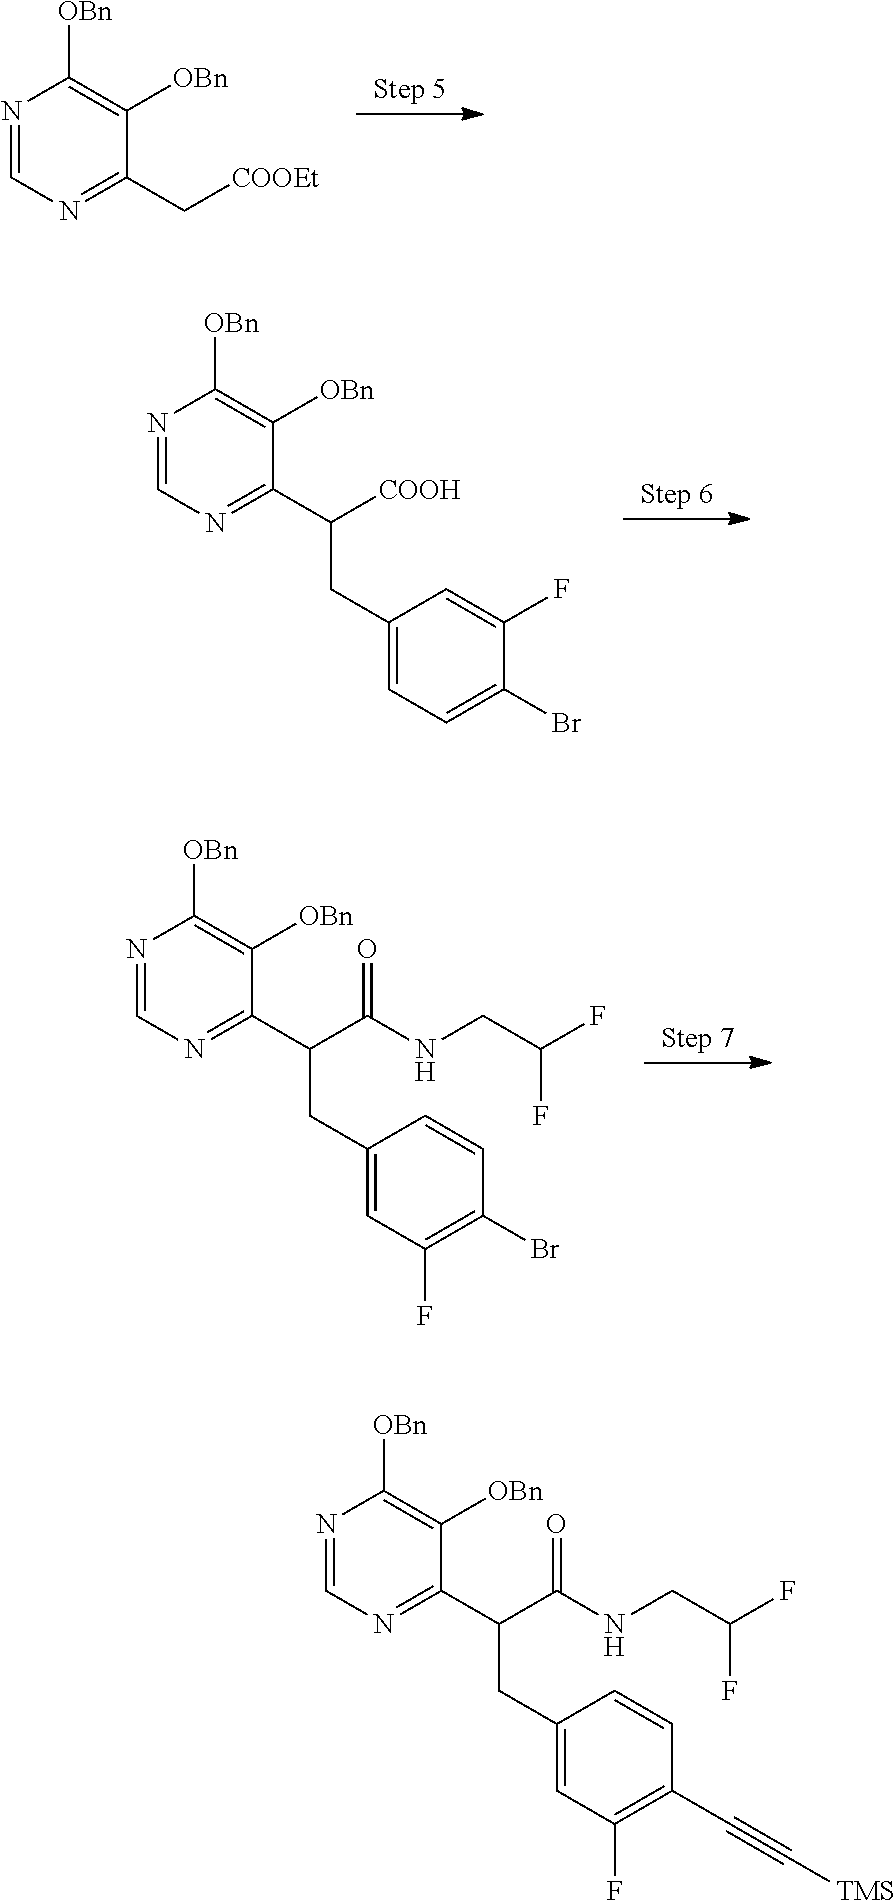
N1=CN=C(C[COOEt])C([OBn])=C1[OBn].N1=CN=C(C([COOH])CC2=CC=C(Br)C(F)=C2)C([OBn])=C1[OBn].N1=CN=C(C(C(NCC(F)F)=O)CC2=CC(F)=C(Br)C=C2)C([OBn])=C1[OBn].N1=CN=C(C(C(NCC(F)F)=O)CC2=CC(F)=C(C#C[TMS])C=C2)C([OBn])=C1[OBn]
